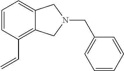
C1=CC(C=C)=C2C(=C1)CN(CC1=CC=CC=C1)C2
